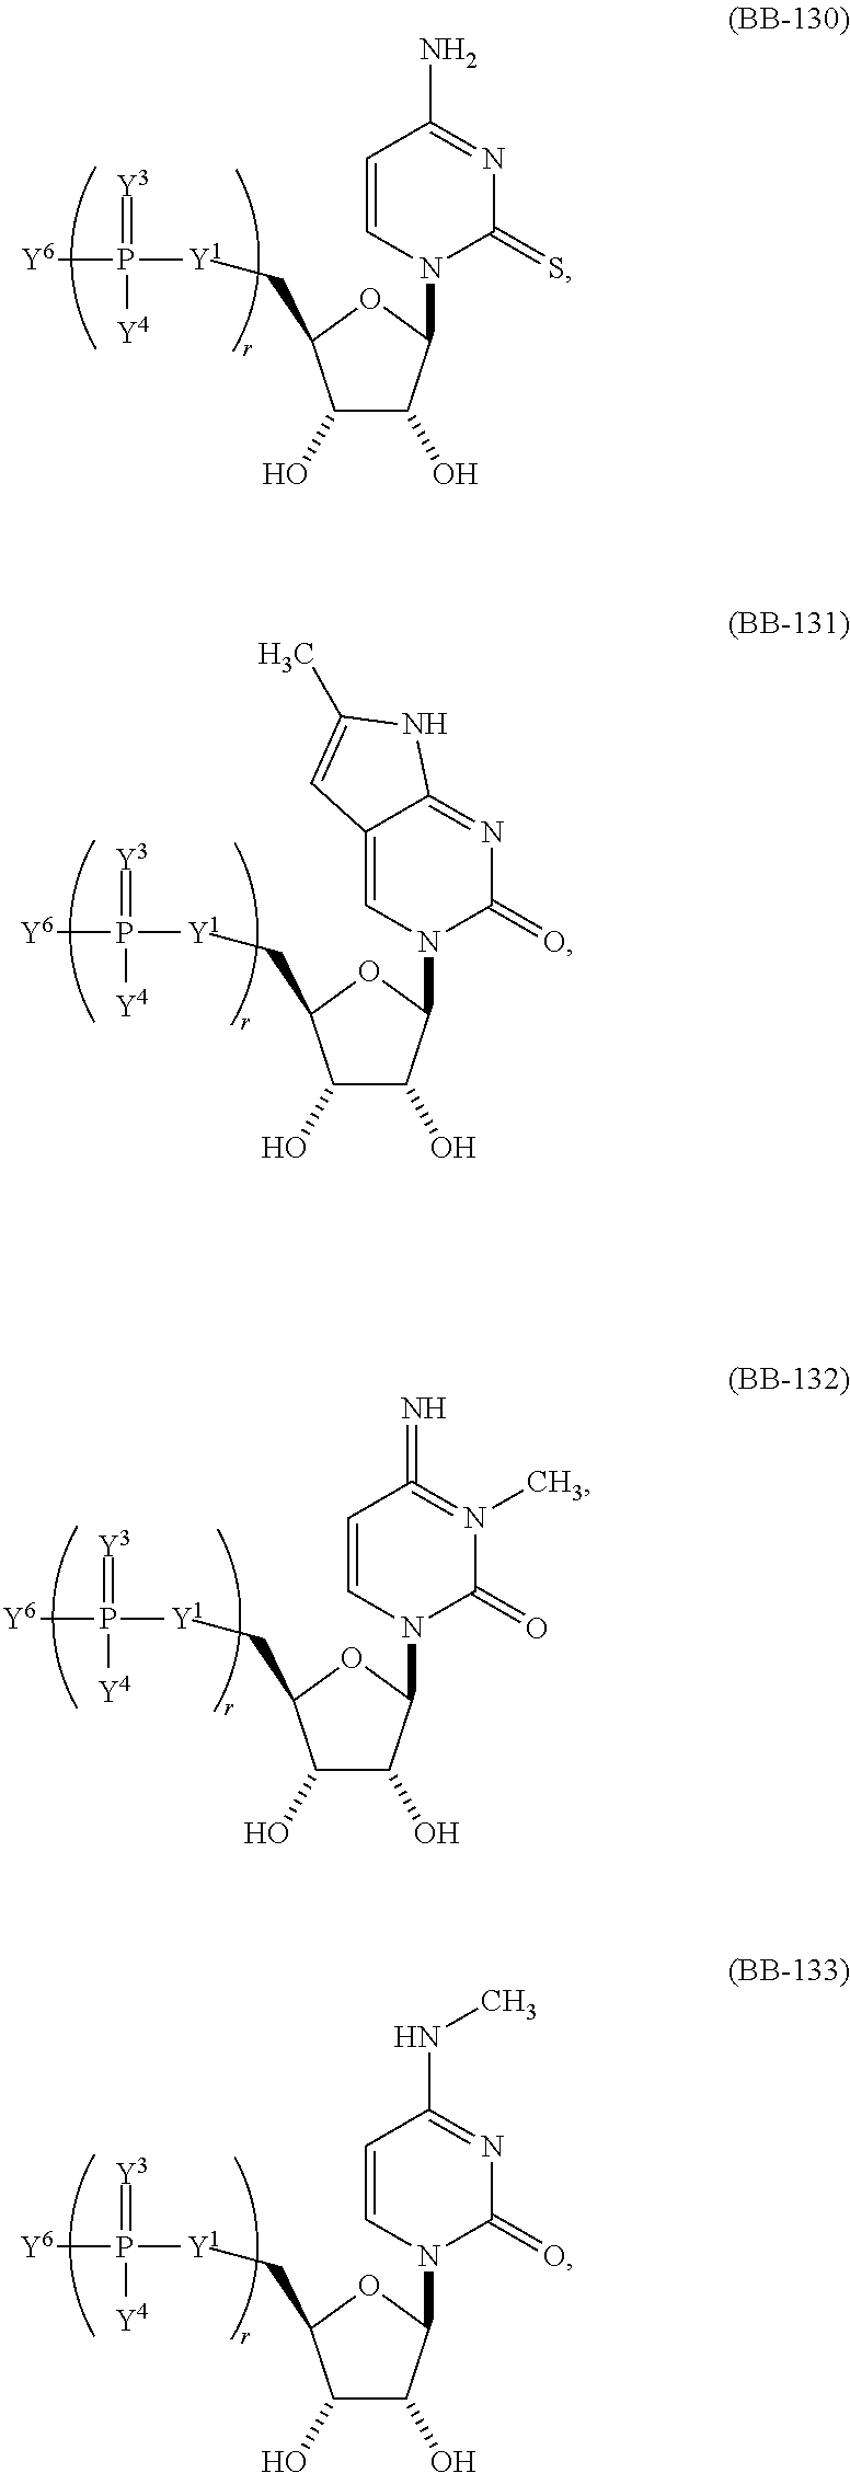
C1(O)C(O)C(N2C(=S)N=C(N)C=C2)OC1C[Y1]P(=[Y3])([Y4])[Y6].C1(O)C(O)C(N2C(=O)N=C3C(=C2)C=C(C)N3)OC1C[Y1]P(=[Y3])([Y4])[Y6].C1(O)C(O)C(N2C(=O)N(C)=C(=N)C=C2)OC1C[Y1]P(=[Y3])([Y4])[Y6].C1(O)C(O)C(N2C(=O)N=C(NC)C=C2)OC1C[Y1]P(=[Y3])([Y4])[Y6]
